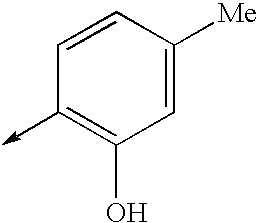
C1=C([Me])C=CC(->C)=C1O
